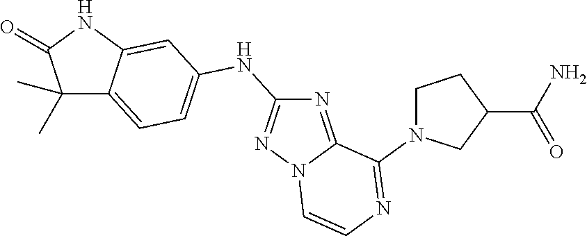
C1(C)(C)C2=CC=C(NC3=NN4C(=N3)C(N3CCC(C(=O)N)C3)=NC=C4)C=C2NC1=O
